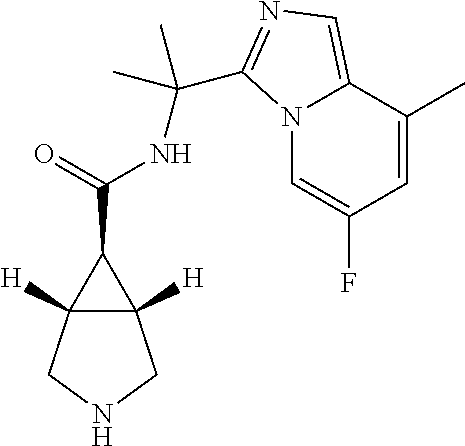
C12([H])C([H])(C1C(=O)NC(C1=NC=C3N1C=C(F)C=C3C)(C)C)CNC2
